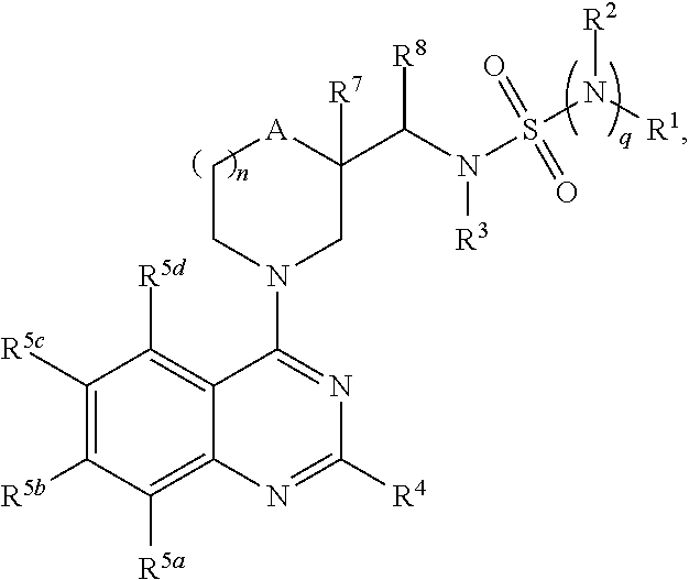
C1([R5c])=C([R5b])C([R5a])=C2C(=C1[R5d])C(N1CC([R7])(C(N(S(N([R1])[R2])(=O)=O)[R3])[R8])[A]CC1)=NC([R4])=N2
